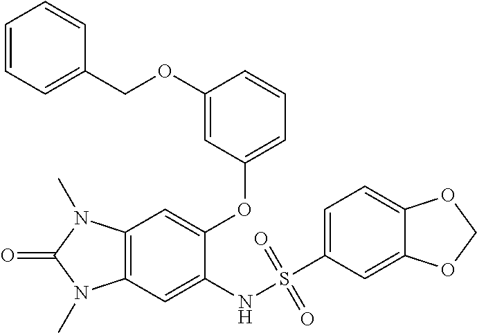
C1(COC2=CC(OC3=CC4=C(C=C3NS(C3=CC=C5C(=C3)OCO5)(=O)=O)N(C)C(=O)N4C)=CC=C2)=CC=CC=C1
